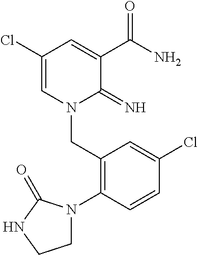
C1(Cl)=CN(CC2=C(N3CCNC3=O)C=CC(Cl)=C2)C(=N)C(C(N)=O)=C1
